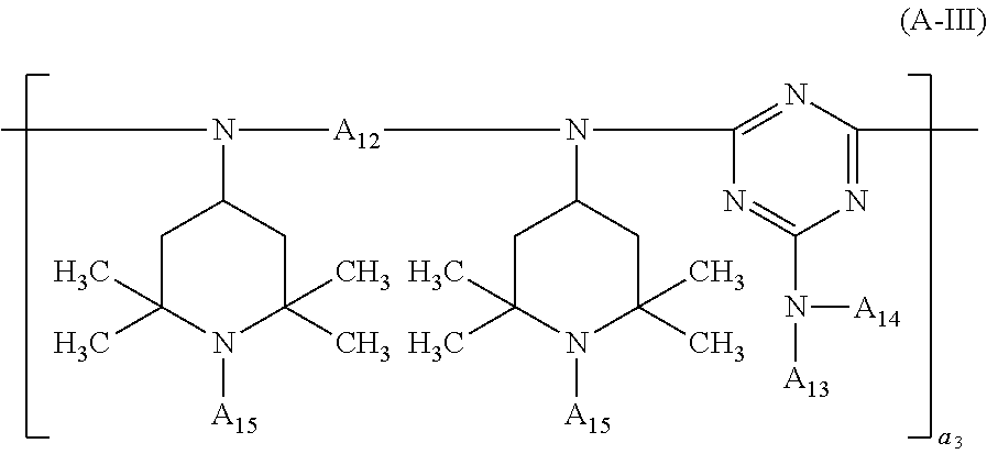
C1C(C)(C)N([A15])C(C)(C)CC1N(C)[A12]N(C1CC(C)(C)N([A15])C(C)(C)C1)C1=NC(C)=NC(N([A14])[A13])=N1
